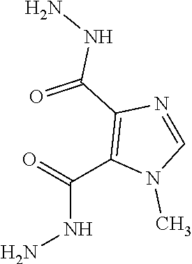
N(N)C(C1=C(C(NN)=O)N=CN1C)=O
